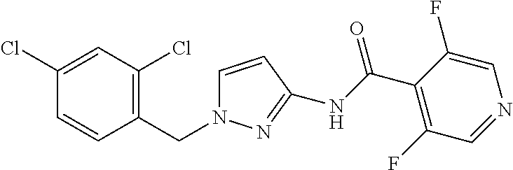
C1(CN2C=CC(NC(C3=C(F)C=NC=C3F)=O)=N2)=C(Cl)C=C(Cl)C=C1
